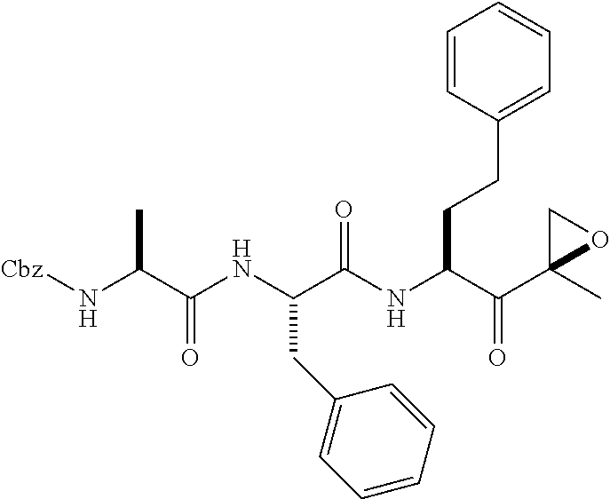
N(C(C(NC(C(NC(C(C1(C)OC1)=O)CCC1=CC=CC=C1)=O)CC1=CC=CC=C1)=O)C)[Cbz]
